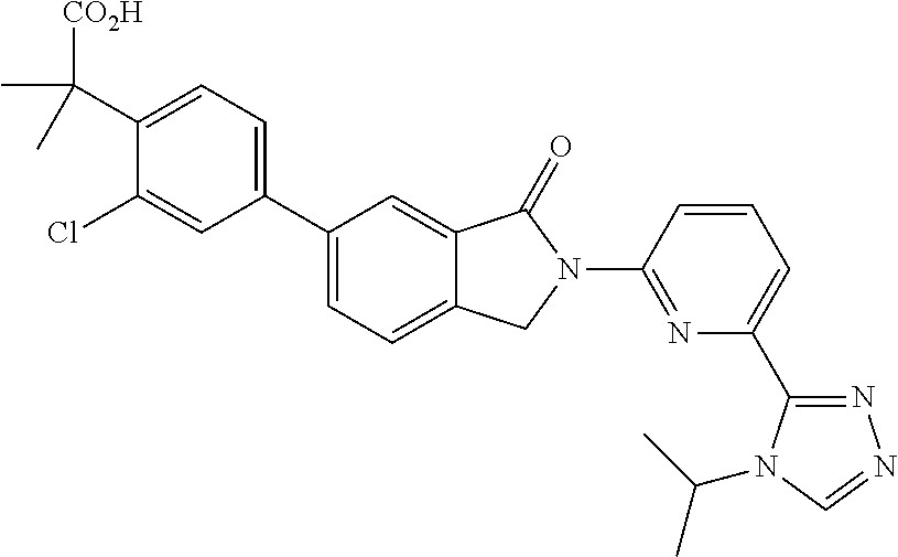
C1(C2=CC=C3C(=C2)C(=O)N(C2=NC(C4=NN=CN4C(C)C)=CC=C2)C3)=CC=C(C([CO2H])(C)C)C(Cl)=C1
